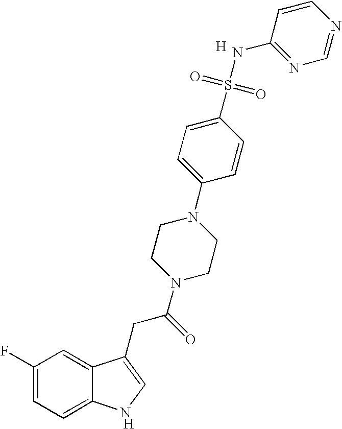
C1(F)=CC=C2C(=C1)C(CC(N1CCN(C3=CC=C(S(=O)(=O)NC4=NC=NC=C4)C=C3)CC1)=O)=C[N H]2.[H]
